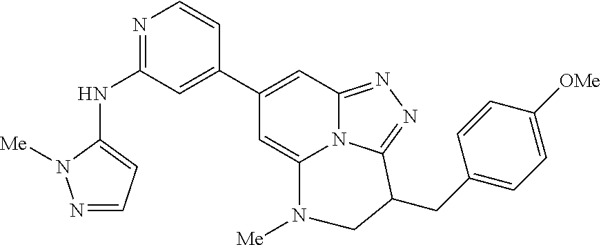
N1=CC=C(NC2=NC=CC(C3=CC4=NN=C5N4C(=C3)N([Me])CC5CC3=CC=C([OMe])C=C3)=C2)N1[Me]
